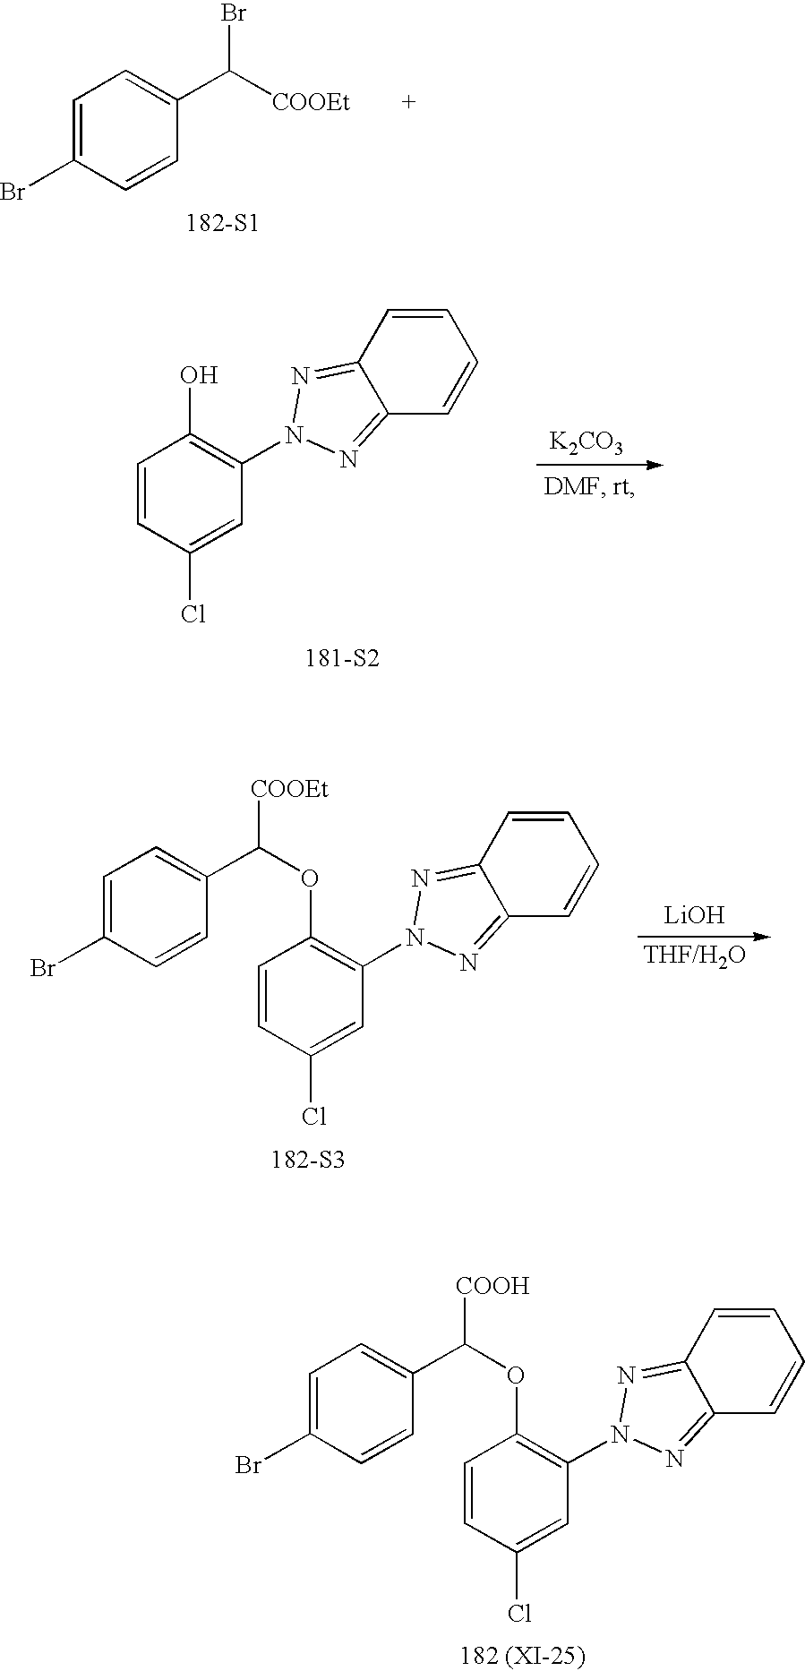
C1=CC(Cl)=CC(N2N=C3C(=N2)C=CC=C3)=C1OC([COOH])C1=CC=C(Br)C=C1.[182 (XI-25)].C1=C(Br)C=CC(C([COOEt])Br)=C1.[182-S1].[K2CO3].[181-S2].C1=CC(Cl)=CC(N2N=C3C(=N2)C=CC=C3)=C1O.C1=CC(Cl)=CC(N2N=C3C(=N2)C=CC=C3)=C1OC([COOEt])C1=CC=C(Br)C=C1.[182-S3].[LiOH]
